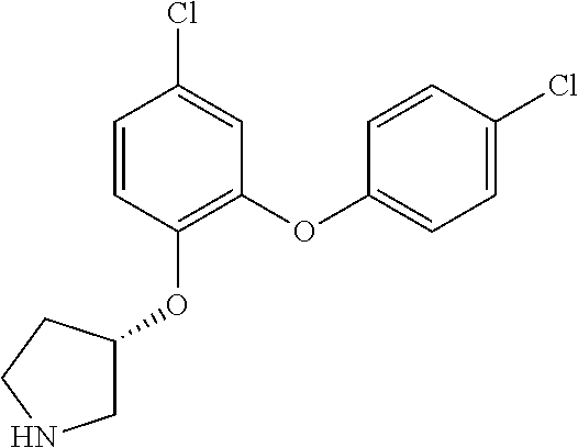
C1=CC(OC2CNCC2)=C(OC2=CC=C(Cl)C=C2)C=C1Cl
